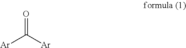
[Ar]C([Ar])=O
